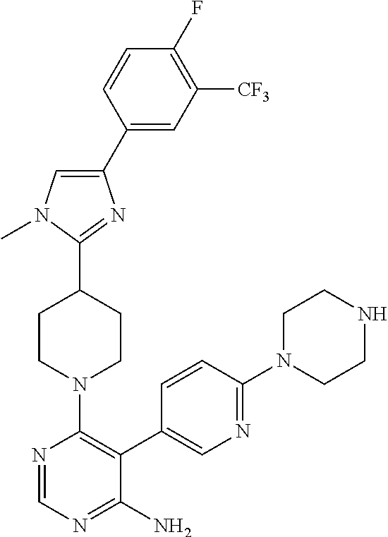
C1(C2=CC([CF3])=C(F)C=C2)=CN(C)C(C2CCN(C3=C(C4=CN=C(N5CCNCC5)C=C4)C(N)=NC=N3)CC2)=N1
